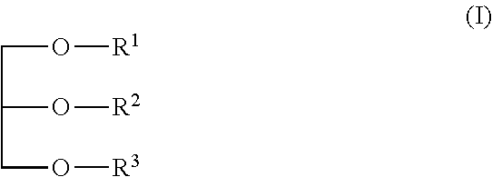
C(CO[R1])(O[R2])CO[R3]
